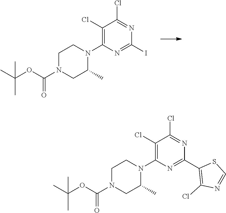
C1(Cl)=C(N2CCN(C(OC(C)(C)C)=O)CC2C)N=C(I)N=C1Cl.C1(Cl)=C(N2CCN(C(OC(C)(C)C)=O)CC2C)N=C(C2=C(Cl)N=CS2)N=C1Cl
